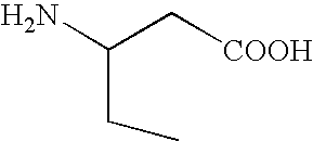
NC(C[COOH])CC
